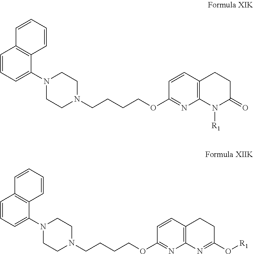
C1=CC=C(N2CCN(CCCCOC3=NC4=C(C=C3)CCC(=O)N4[R1])CC2)C2=C1C=CC=C2.C1=CC=C(N2CCN(CCCCOC3=NC4=C(C=C3)CCC(O[R1])=N4)CC2)C2=C1C=CC=C2
